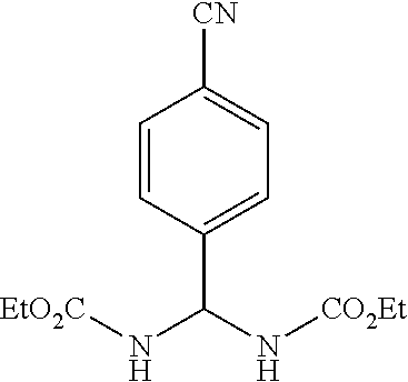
C1=CC(C(N[CO2Et])N[EtO2C])=CC=C1[CN]
